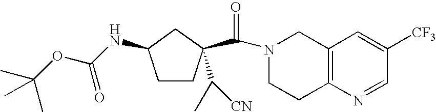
N1(C(=O)C2(C([CN])C)CCC(NC(OC(C)(C)C)=O)C2)CCC2=C(C1)C=C([CF3])C=N2
